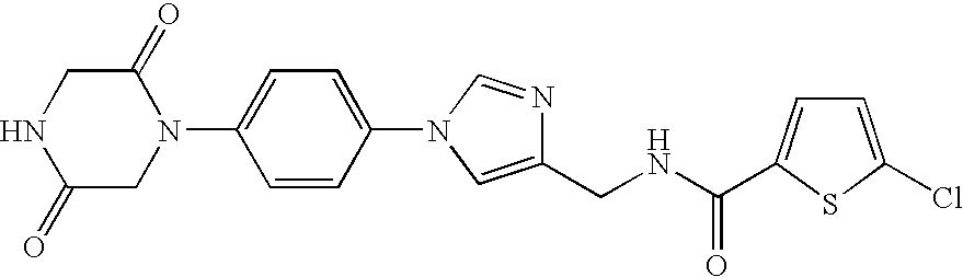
C1NC(=O)CN(C2=CC=C(N3C=NC(CNC(=O)C4=CC=C(Cl)S4)=C3)C=C2)C1=O
